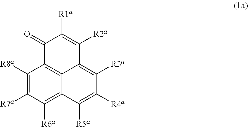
C12=C([R6a])C([R7a])=C([R8a])C3=C1C(=C([R3a])C([R4a])=C2[R5a])C([R2a])=C([R1a])C3=O
